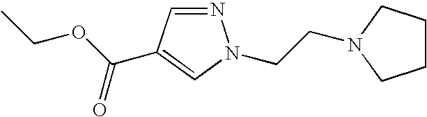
N1=CC(C(OCC)=O)=CN1CCN1CCCC1
